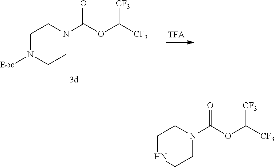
C1N([Boc])CCN(C(OC([CF3])[CF3])=O)C1.C1NCCN(C(OC([CF3])[CF3])=O)C1
